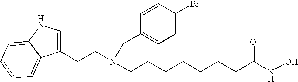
C1=C(CCN(CC2=CC=C(Br)C=C2)CCCCCCCC(NO)=O)C2=CC=CC=C2N1
